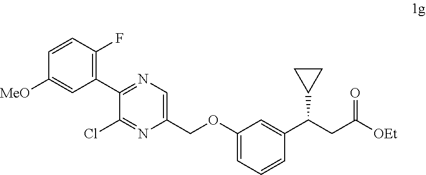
C1(C2=NC=C(COC3=CC=CC(C(CC([OEt])=O)C4CC4)=C3)N=C2Cl)=C(F)C=CC([MeO])=C1
